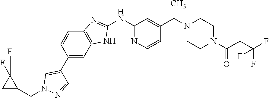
C1=CN=C(NC2=NC3=C(C=C(C4=CN(CC5C(F)(F)C5)N=C4)C=C3)N2)C=C1C(N1CCN(C(CC(F)(F)F)=O)CC1)C
